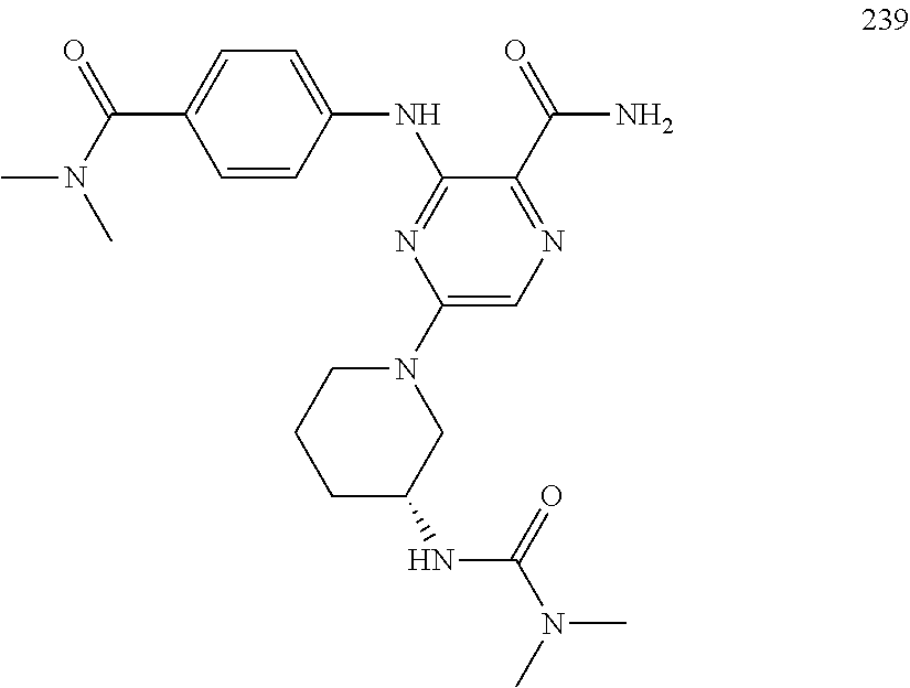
C1=CC(NC2=NC(N3CCCC(NC(N(C)C)=O)C3)=CN=C2C(N)=O)=CC=C1C(N(C)C)=O
